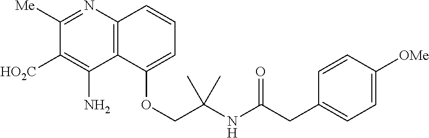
C1([Me])=NC2=C(C(N)=C1[HO2C])C(OCC(NC(CC1=CC=C([OMe])C=C1)=O)(C)C)=CC=C2
